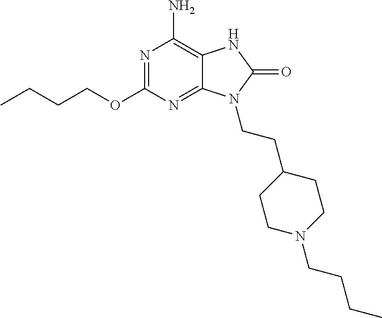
N1=C(OCCCC)N=C2C(=C1N)NC(=O)N2CCC1CCN(CCCC)CC1
